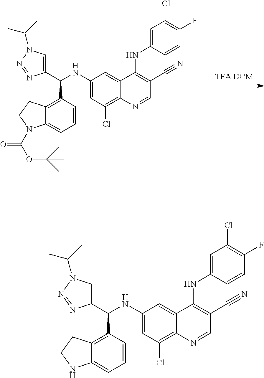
C1(NC(C2=CN(C(C)C)N=N2)C2=C3C(=CC=C2)N(C(OC(C)(C)C)=O)CC3)=CC(Cl)=C2C(=C1)C(NC1=CC(Cl)=C(F)C=C1)=C(C#N)C=N2.C1(NC(C2=CN(C(C)C)N=N2)C2=C3C(=CC=C2)NCC3)=CC(Cl)=C2C(=C1)C(NC1=CC(Cl)=C(F)C=C1)=C(C#N)C=N2
